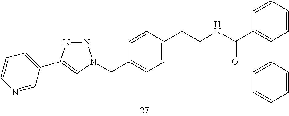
C1=CC(CCNC(=O)C2=C(C3=CC=CC=C3)C=CC=C2)=CC=C1CN1N=NC(C2=CC=CN=C2)=C1
